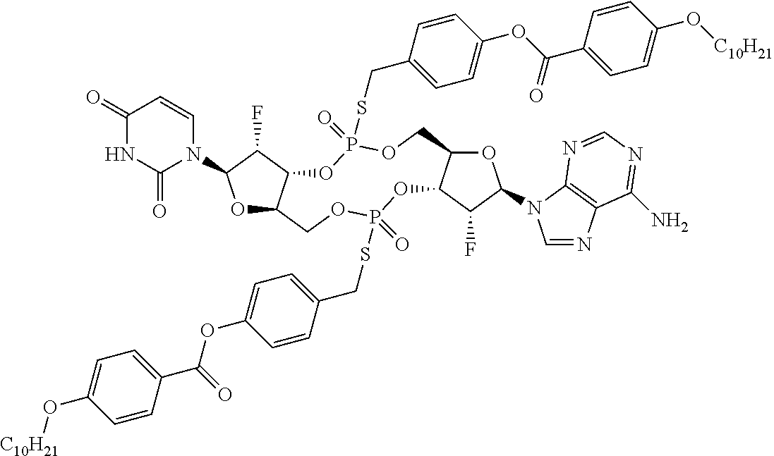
O1C2C(C(F)C1N1C=CC(=O)NC1=O)OP(=O)(SCC1=CC=C(OC(C3=CC=C(O[C10H21])C=C3)=O)C=C1)OCC1C(OP(SCC3=CC=C(OC(C4=CC=C(O[C10H21])C=C4)=O)C=C3)(=O)OC2)C(F)C(N2C=NC3=C2N=CN=C3N)O1
